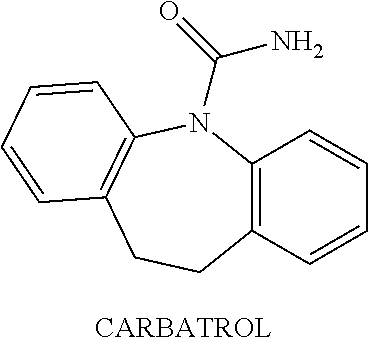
C12=C(C=CC=C1)CCC1=C(N2C(=O)N)C=CC=C1
